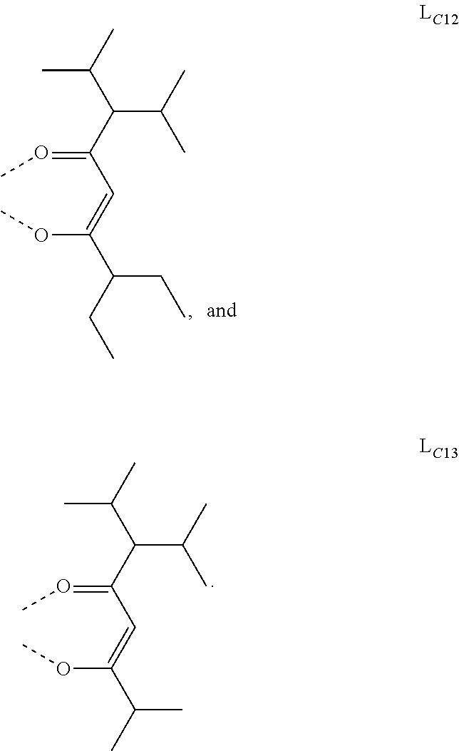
C(C(=OC)C=C(OC)C(C)C)(C(C)C)C(C)C.C(C(=OC)C=C(OC)C(CC)CC)(C(C)C)C(C)C
